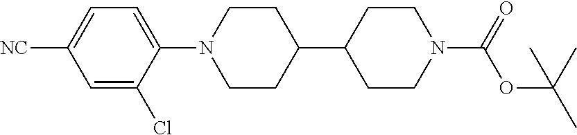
C1=C(Cl)C(N2CCC(C3CCN(C(=O)OC(C)(C)C)CC3)CC2)=CC=C1[NC]
